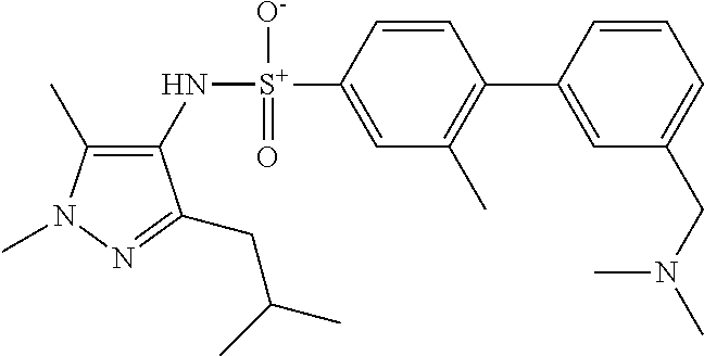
C1(C)=C(N[S+](C2=CC(C)=C(C3=CC(CN(C)C)=CC=C3)C=C2)([O-])=O)C(CC(C)C)=NN1C
